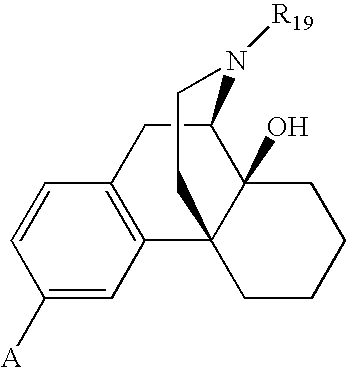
C1=C([A])C=CC2=C1C13C(O)(C(C2)N([R19])CC1)CCCC3
